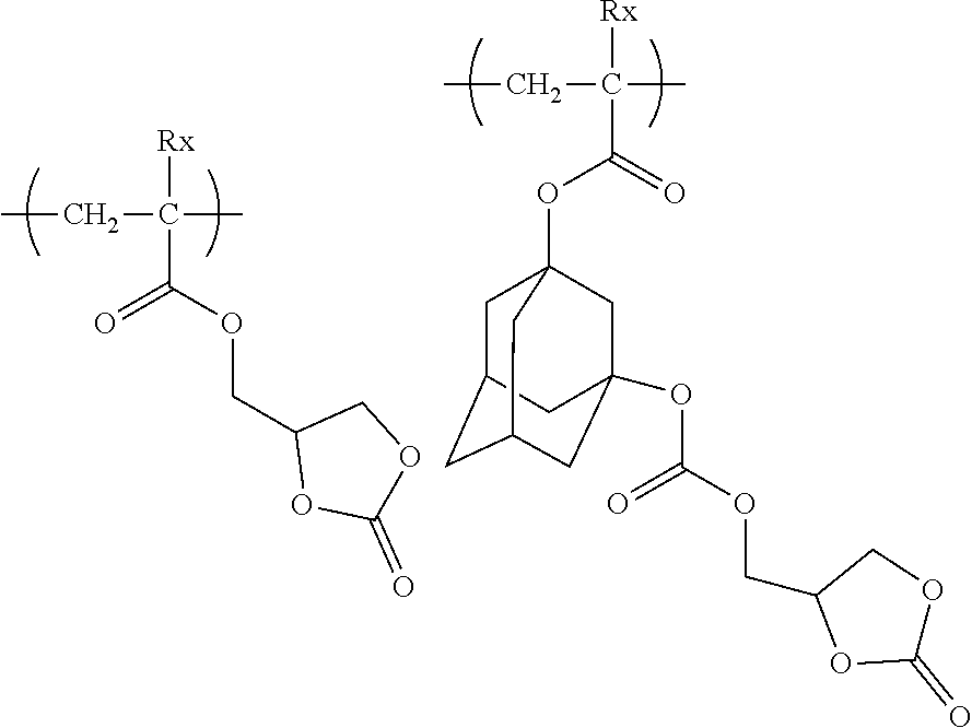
CCC(C)(C(OCC1OC(=O)OC1)=O)[Rx].CCC(C)(C(=O)OC12CC3CC(CC(OC(OCC4OC(=O)OC4)=O)(C1)C3)C2)[Rx]
